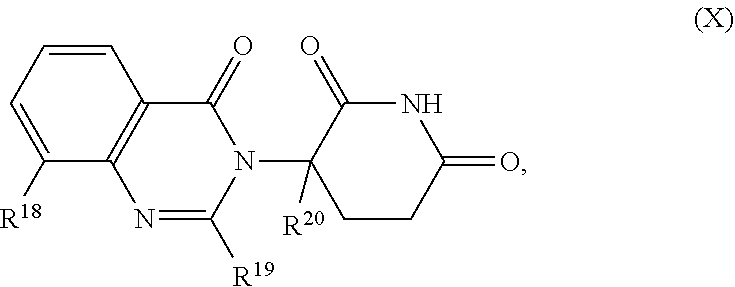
C1=CC=C([R18])C2=C1C(=O)N(C1([R20])CCC(=O)NC1=O)C([R19])=N2
